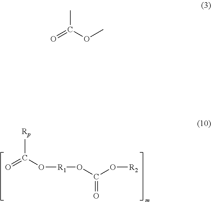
O=C(O[R1]OC(O[R2])=O)[Rp].O=C(OC)C
